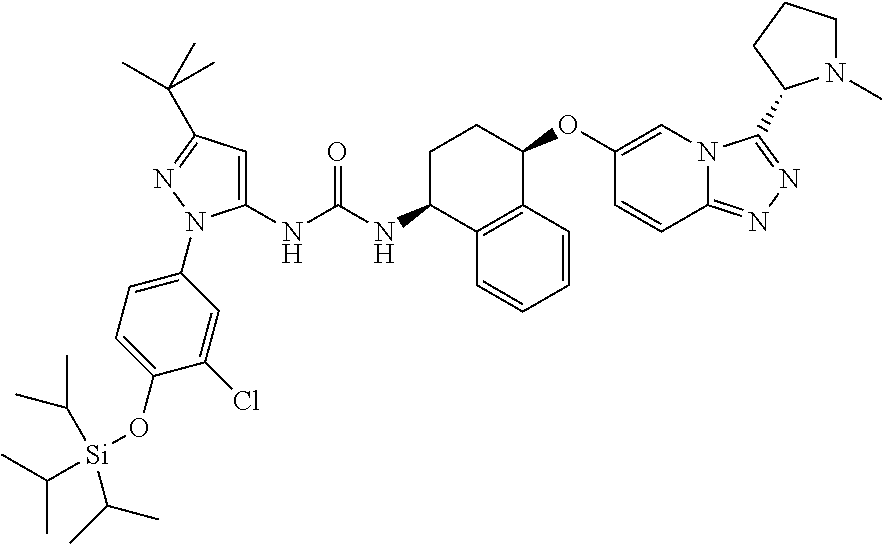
C1(NC(NC2CCC(OC3=CN4C(=NN=C4C4N(C)CCC4)C=C3)C3=C2C=CC=C3)=O)=CC(C(C)(C)C)=NN1C1=CC=C(O[Si](C(C)C)(C(C)C)C(C)C)C(Cl)=C1
